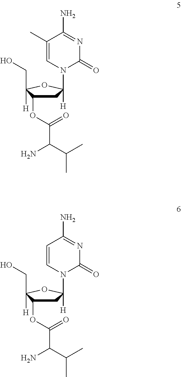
C1C(OC(C(C(C)C)N)=O)C(CO)([H])OC1([H])N1C(=O)N=C(N)C(C)=C1.C1C(OC(C(C(C)C)N)=O)C(CO)([H])OC1([H])N1C(=O)N=C(N)C=C1
